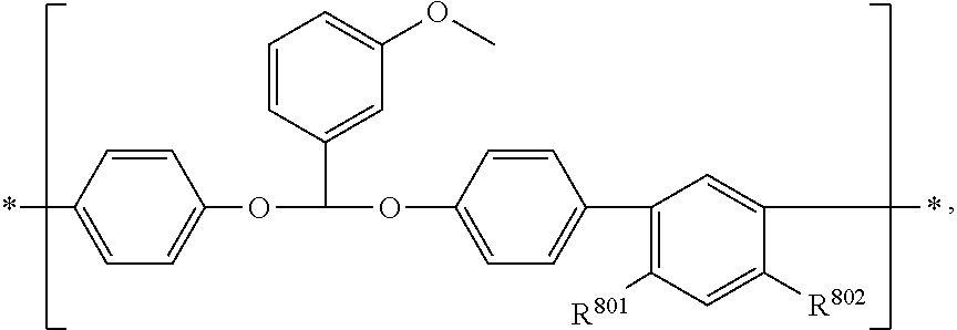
C1(OC(OC2=CC=C(C3=C([R801])C=C([R802])C(*)=C3)C=C2)C2=CC(OC)=CC=C2)=CC=C(*)C=C1
